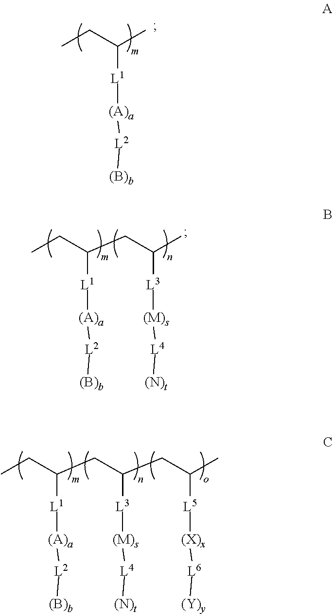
[L1](C(CC)C)[(A)a][L2][(B)b].[L1](C(CC)CC([L3][(M)s][L4][(N)t])C)[(A)a][L2][(B)b].[L1](C(CC)CC([L3][(M)s][L4][(N)t])CC([L5][(X)x][L6][(Y)y])C)[(A)a][L2][(B)b]
